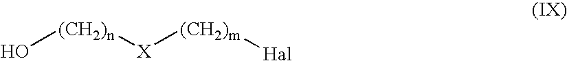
O[(CH2)n][X][(CH2)m][Hal]
